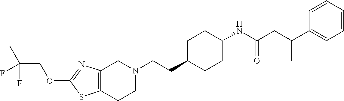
C12=C(CCN(CCC3CCC(NC(CC(C4=CC=CC=C4)C)=O)CC3)C1)SC(OCC(C)(F)F)=N2
